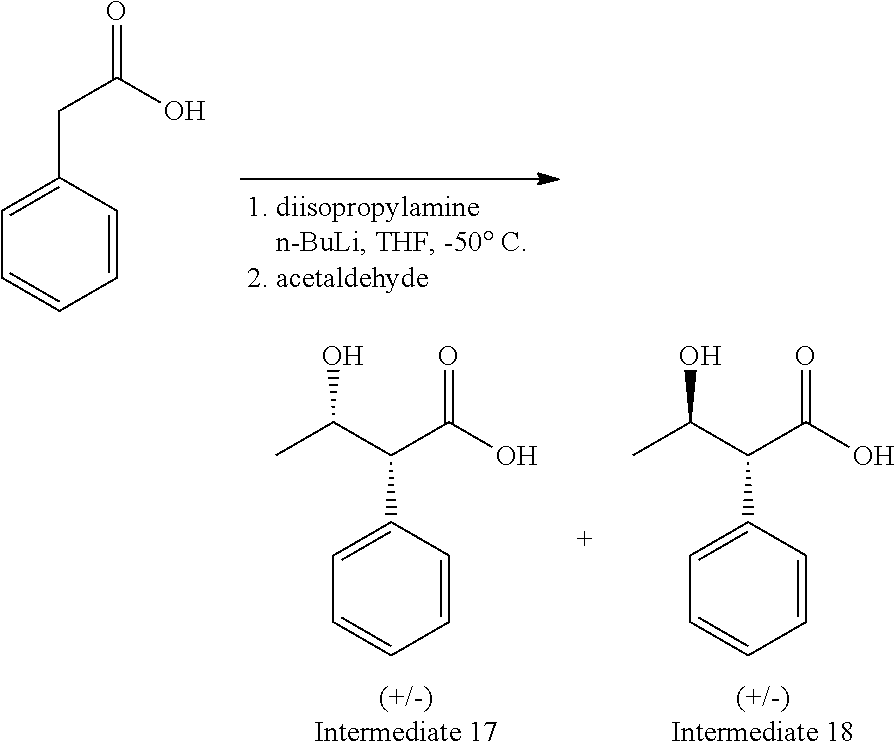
C1=C(CC(O)=O)C=CC=C1.C1=C(C(C(O)=O)C(O)C)C=CC=C1.C1=C(C(C(O)=O)C(O)C)C=CC=C1
